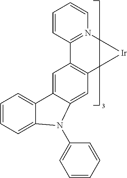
C1=C2C(=CC3=C1C1=N(C=CC=C1)[Ir]3)N(C1=CC=CC=C1)C1=CC=CC=C21
